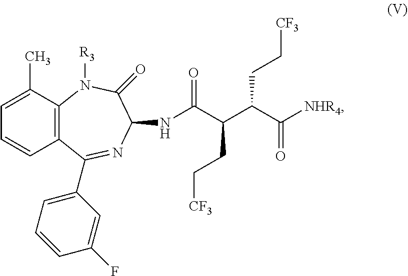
C1=C(C)C2=C(C=C1)C(C1=CC=CC(F)=C1)=NC(NC(C(C(C([NHR4])=O)CC[CF3])CC[CF3])=O)C(=O)N2[R3]
